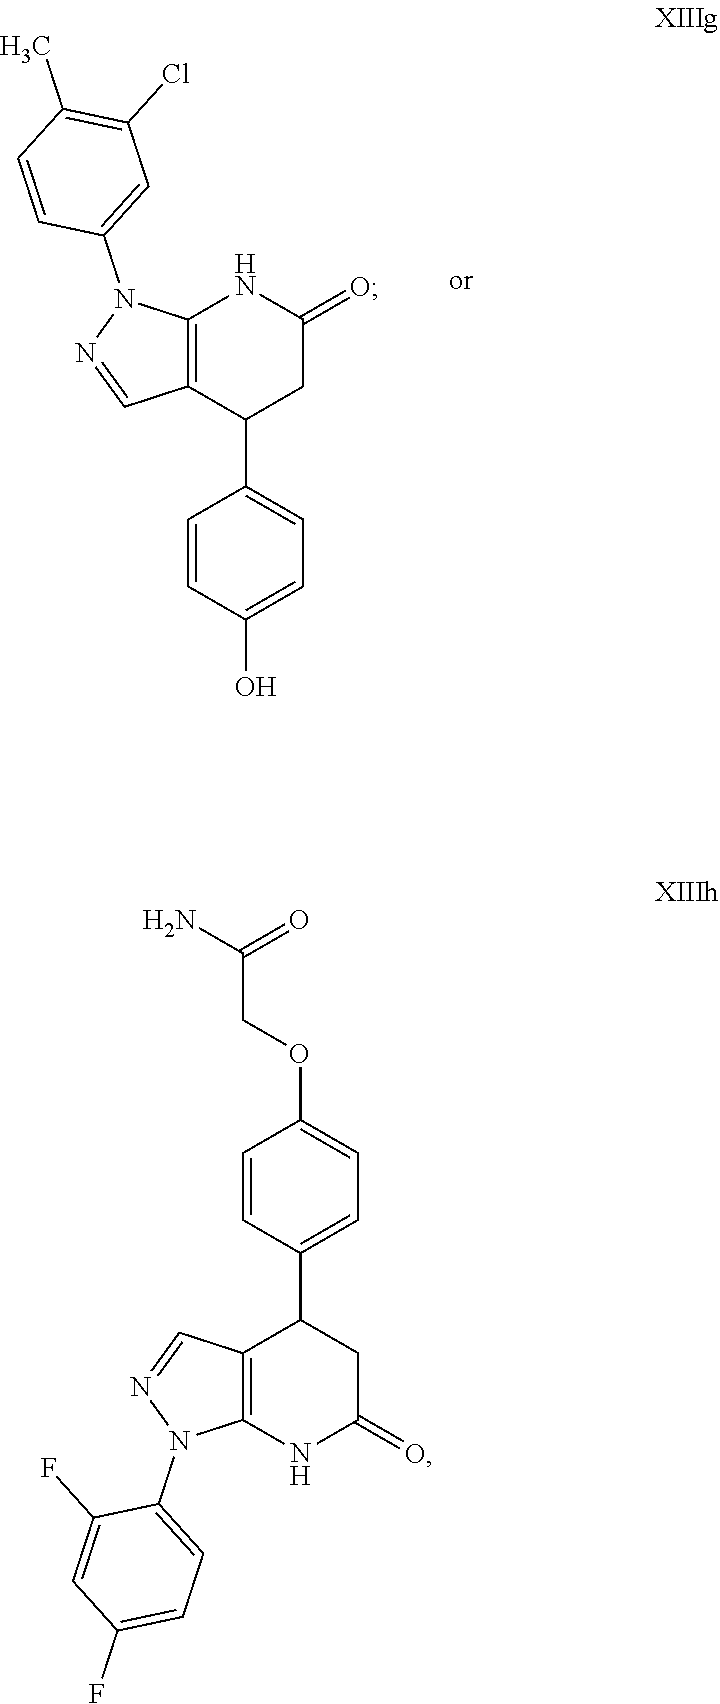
C1=CC(O)=CC=C1C1C2=C(NC(=O)C1)N(C1=CC(Cl)=C(C)C=C1)N=C2.C1=CC(OCC(N)=O)=CC=C1C1C2=C(NC(=O)C1)N(C1=CC=C(F)C=C1F)N=C2
